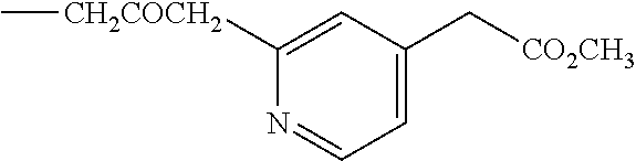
C1([CH2COCH2]C)=CC(C[CO2CH3])=CC=N1
